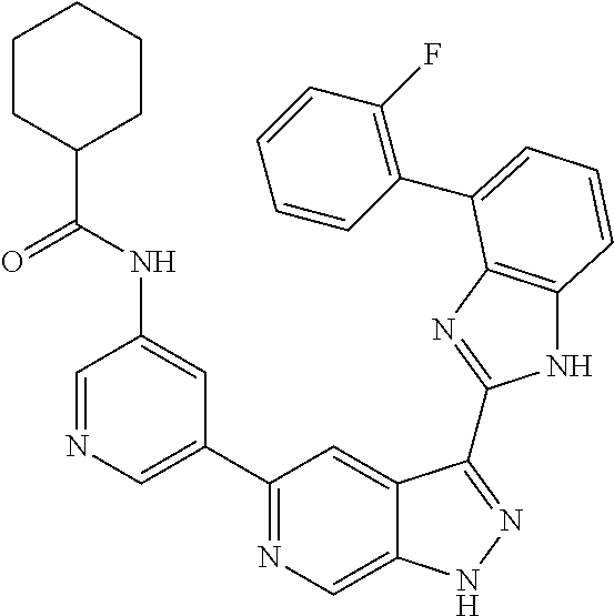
C1=NC=C(C2=NC=C3C(=C2)C(C2=NC4=C(N2)C=CC=C4C2=C(F)C=CC=C2)=NN3)C=C1NC(C1CCCCC1)=O
